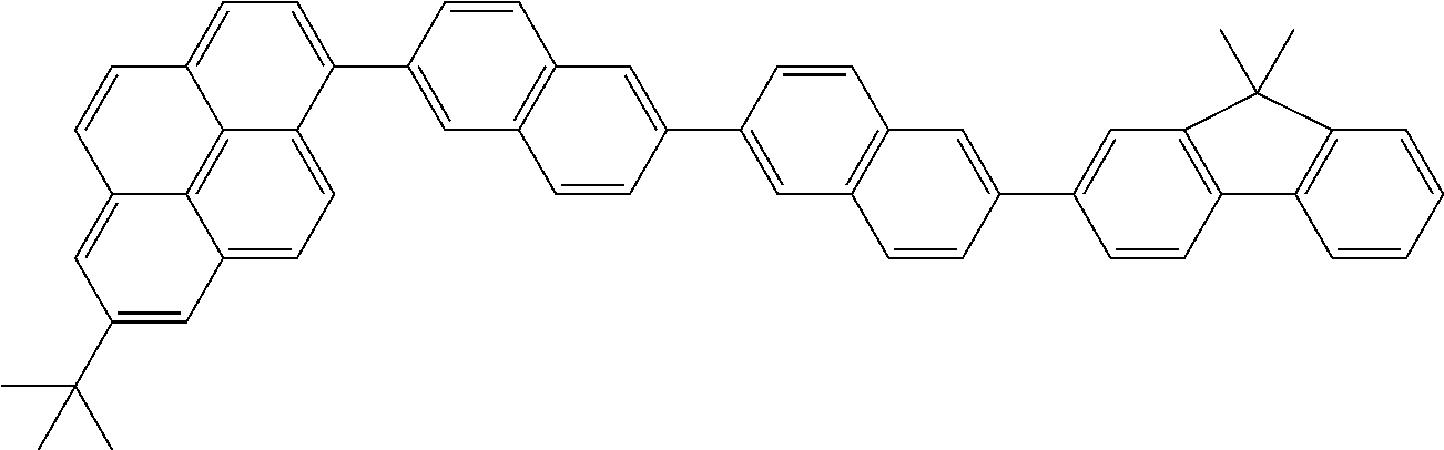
C12=CC(C(C)(C)C)=CC3=CC=C4C(=C13)C(=CC=C4C1=CC3=C(C=C1)C=C(C1=CC4=C(C=C1)C=C(C1=CC5=C(C=C1)C1=C(C=CC=C1)C5(C)C)C=C4)C=C3)C=C2
